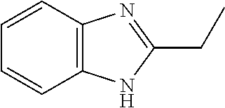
C12=C(C=CC=C1)N=C(CC)N2
